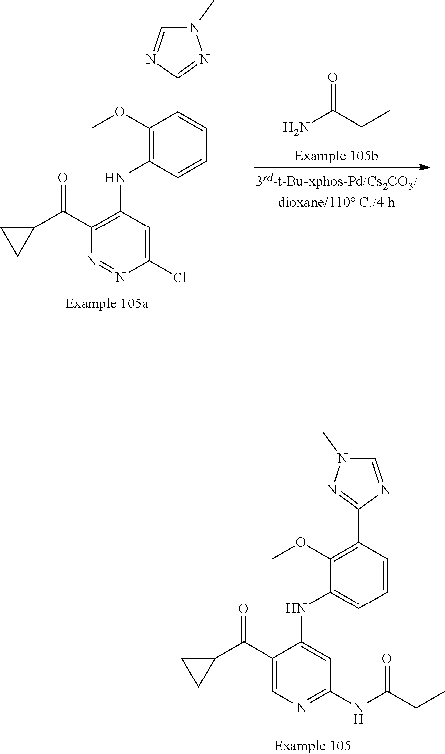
C1=NC(C2=C(OC)C(NC3=CC(NC(=O)CC)=NC=C3C(=O)C3CC3)=CC=C2)=NN1C.N1(C)C=NC(C2=CC=CC(NC3=C(C(=O)C4CC4)N=NC(Cl)=C3)=C2OC)=N1.NC(CC)=O
